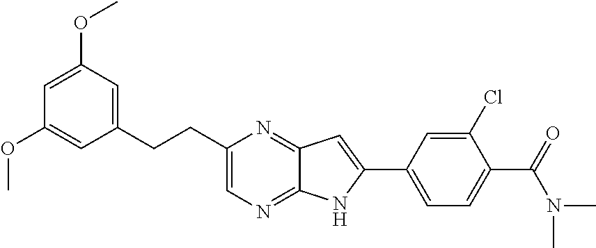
C1=C(OC)C=C(CCC2=CN=C3C(=N2)C=C(C2=CC=C(C(=O)N(C)C)C(Cl)=C2)N3)C=C1OC
